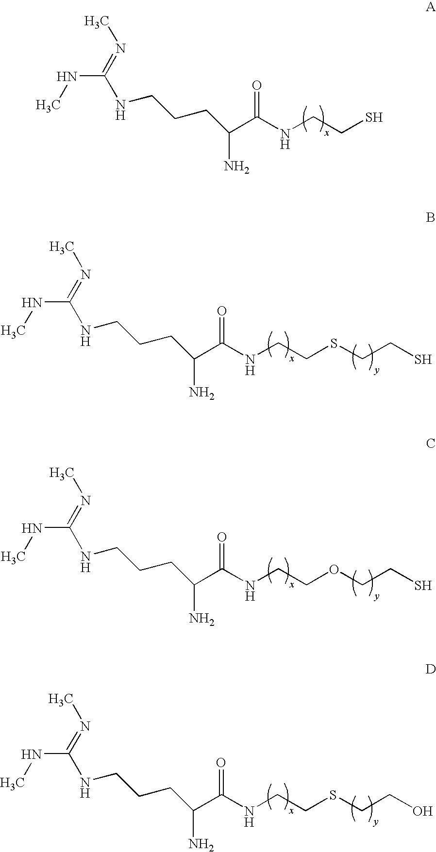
CNC(=NC)NCCCC(N)C(NCCS)=O.CNC(=NC)NCCCC(N)C(NCCSCCS)=O.CNC(=NC)NCCCC(N)C(NCCOCCS)=O.CNC(=NC)NCCCC(N)C(NCCSCCO)=O
